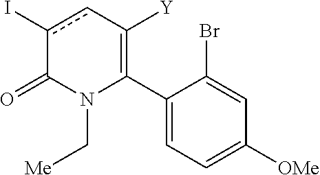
C1(C2=C([Y])cc(I)C(=O)N2C[Me])=CC=C([OMe])C=C1Br
